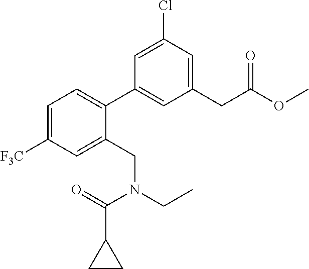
C1=C([F3C])C=C(CN(CC)C(=O)C2CC2)C(C2=CC(CC(OC)=O)=CC(Cl)=C2)=C1
